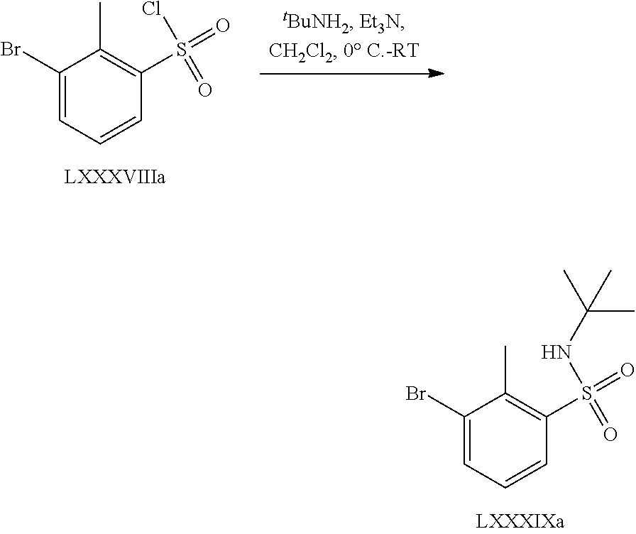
BrC1=CC=CC(S(=O)(=O)NC(C)(C)C)=C1C.BrC1=CC=CC(S(=O)(=O)Cl)=C1C
